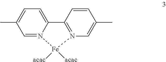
C1=N2C(=CC=C1C)C1=N(C=C(C)C=C1)[Fe]2([acac])[acac]
